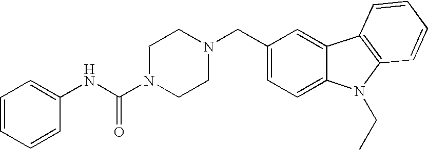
C1=CC=CC(NC(N2CCN(CC3=CC=C4C(=C3)C3=C(N4CC)C=CC=C3)CC2)=O)=C1
